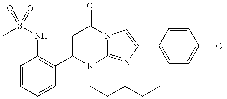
C1=CC(NS(=O)(C)=O)=C(C2=CC(=O)N3C(=NC(C4=CC=C(Cl)C=C4)=C3)N2CCCCC)C=C1
